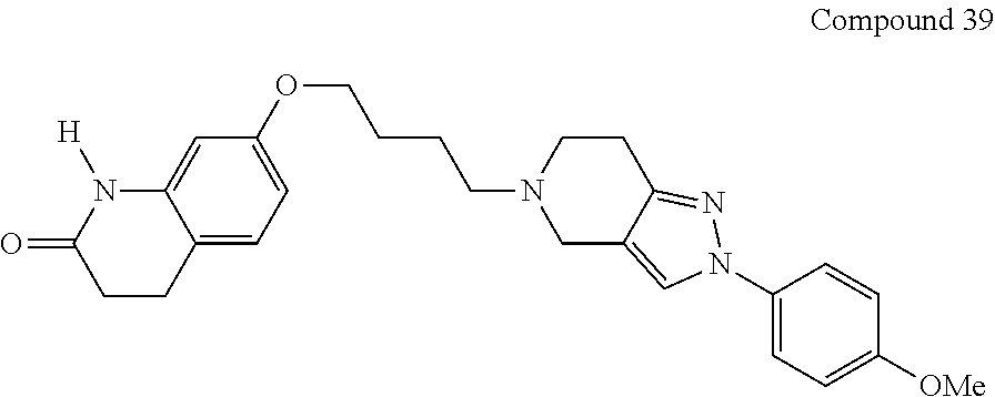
C12=CC=C(OCCCCN3CC4=CN(C5=CC=C([OMe])C=C5)N=C4CC3)C=C1N([H])C(=O)CC2
